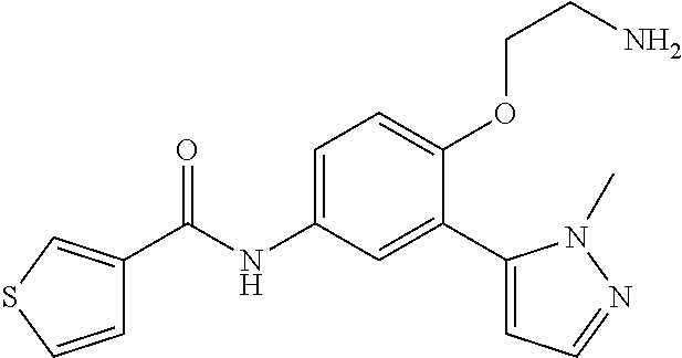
C1=CSC=C1C(=O)NC1=CC=C(OCCN)C(C2=CC=NN2C)=C1
